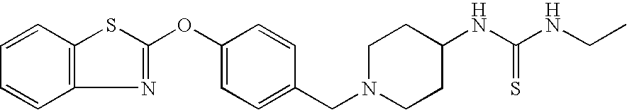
C1=CC2=C(C=C1)SC(OC1=CC=C(CN3CCC(NC(NCC)=S)CC3)C=C1)=N2
